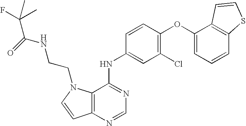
C12=C(N=CN=C1NC1=CC(Cl)=C(OC3=CC=CC4=C3C=CS4)C=C1)C=CN2CCNC(=O)C(C)(F)C
